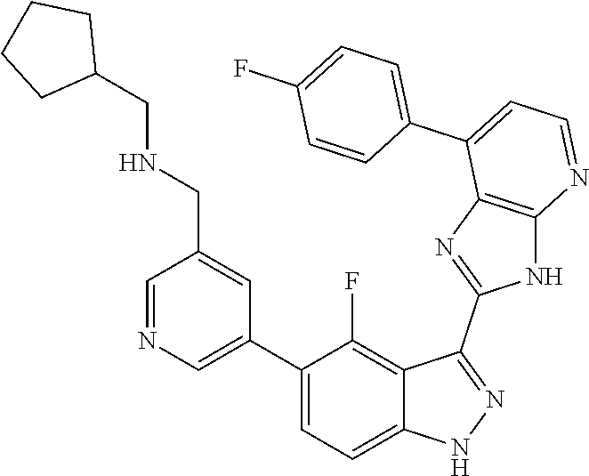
C1=NC=C(C2=CC=C3C(=C2F)C(C2=NC4=C(N2)N=CC=C4C2=CC=C(F)C=C2)=NN3)C=C1CNCC1CCCC1
